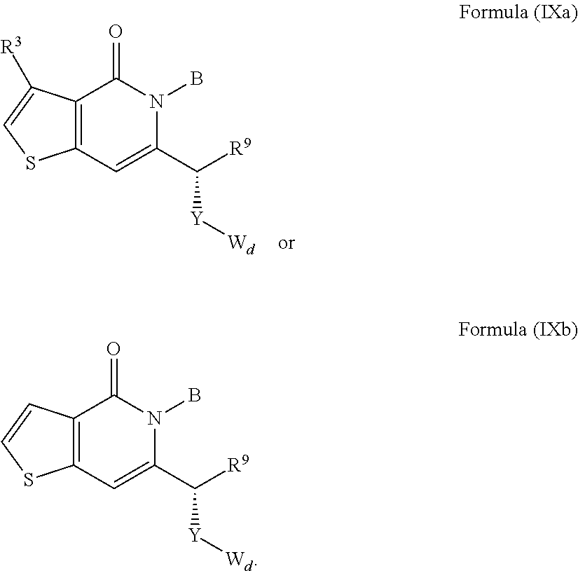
C12=C(C=C(C([Y][Wd])[R9])N(B)C1=O)SC=C2.C12=C(C=C(C([Y][Wd])[R9])N(B)C1=O)SC=C2[R3]
